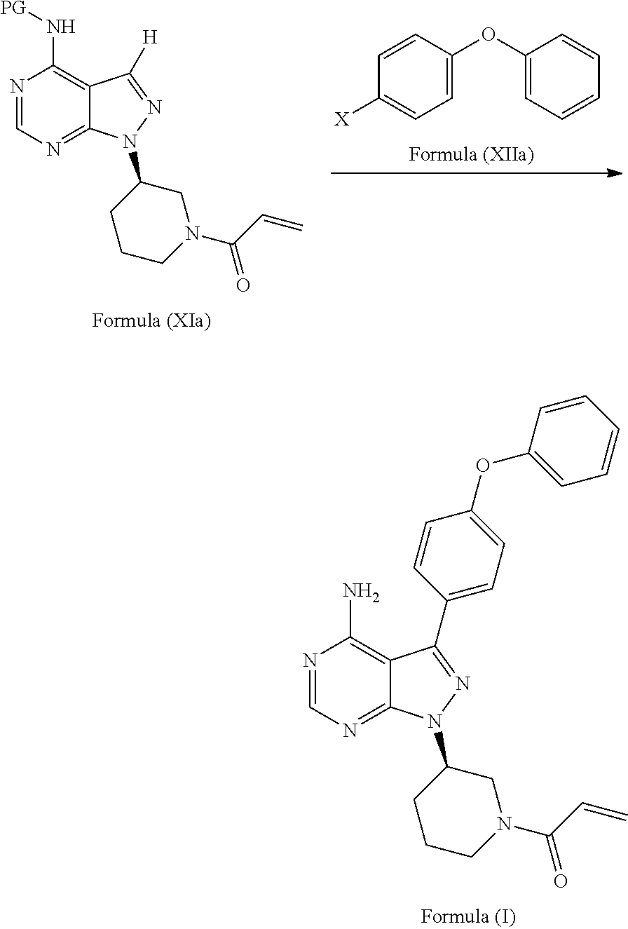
N1=CN=C2C(=C1N)C(C1=CC=C(OC3=CC=CC=C3)C=C1)=NN2C1CCCN(C(C=C)=O)C1.N1=CN=C2C(=C1N[PG])C([H])=NN2C1CCCN(C(C=C)=O)C1.C1=CC(OC2=CC=CC=C2)=CC=C1[X]
